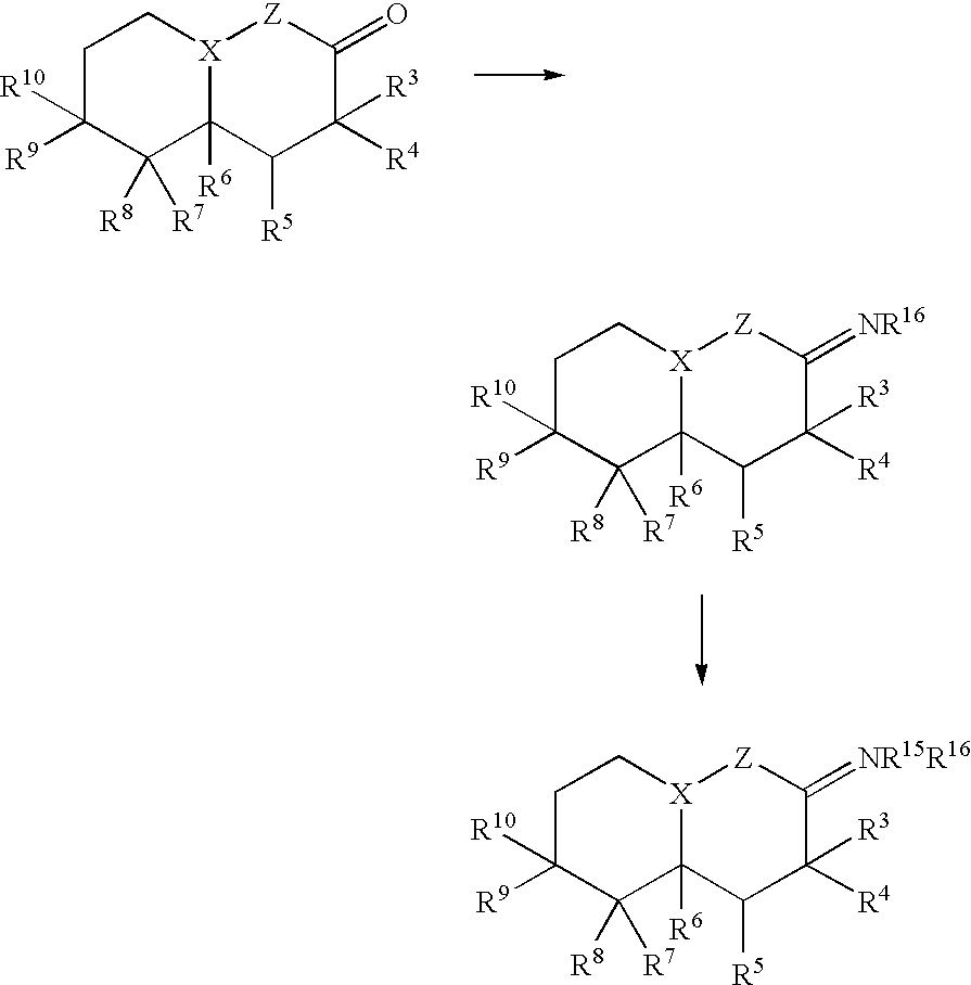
C1C([R9])([R10])C([R8])([R7])C2([R6])[X](C1)[Z]C(=O)C([R4])([R3])C2[R5].C1C([R9])([R10])C([R8])([R7])C2([R6])[X](C1)[Z]C(=[NR16])C([R4])([R3])C2[R5].C1C([R9])([R10])C([R8])([R7])C2([R6])[X](C1)[Z]C(=[NR15R16])C([R4])([R3])C2[R5]
